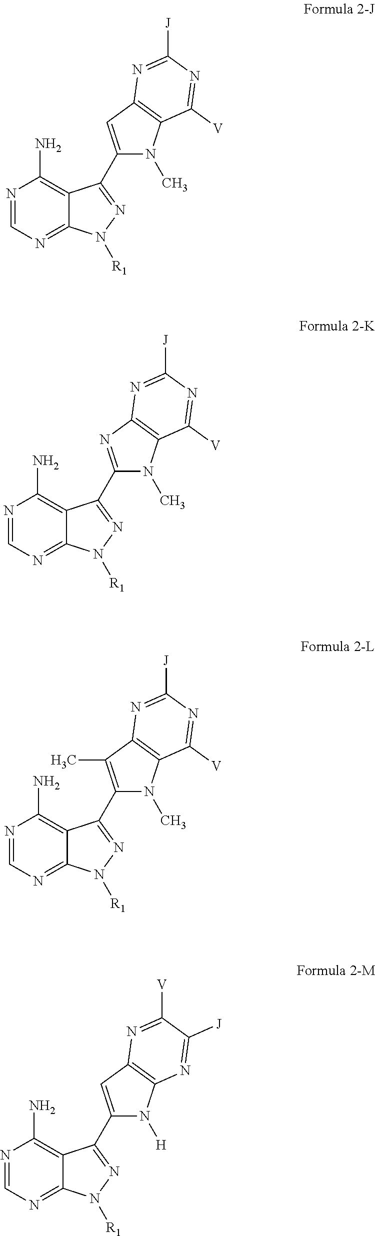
N1=CN=C2C(=C1N)C(C1=CC3=C(N1C)C([V])=NC([J])=N3)=NN2[R1].N1=CN=C2C(=C1N)C(C1=NC3=C(N1C)C([V])=NC([J])=N3)=NN2[R1].N1=CN=C2C(=C1N)C(C1=C(C)C3=C(N1C)C([V])=NC([J])=N3)=NN2[R1].N1=CN=C2C(=C1N)C(C1=CC3=C(N1[H])N=C([J])C([V])=N3)=NN2[R1]
